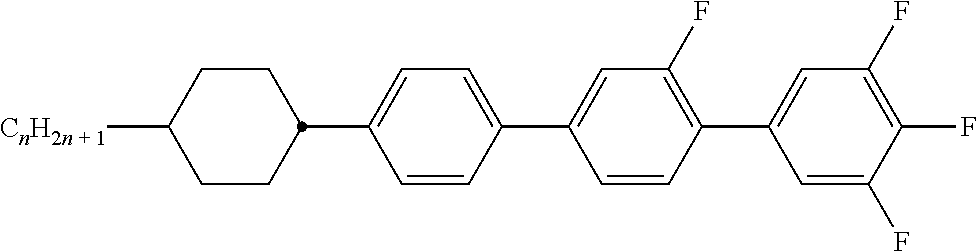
C1CC(C2=CC=C(C3=CC(F)=C(C4=CC(F)=C(F)C(F)=C4)C=C3)C=C2)CCC1[CnH2n + 1]
